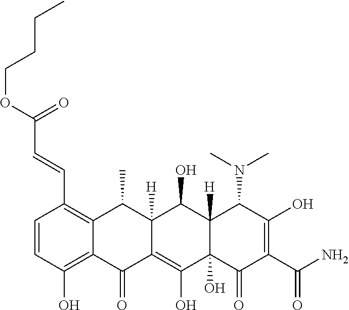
C1=CC(O)=C2C(=C1C=CC(OCCCC)=O)C(C)C1([H])C(=C(O)C3(O)C([H])(C1O)C(N(C)C)C(O)=C(C(N)=O)C3=O)C2=O
